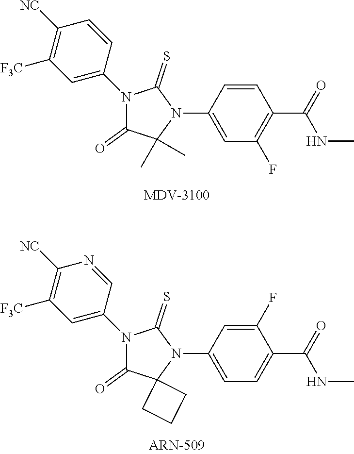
C1=CC(N2C(=S)N(C3=CC([F3C])=C([NC])C=C3)C(=O)C2(C)C)=CC(F)=C1C(=O)NC.C1(F)=CC(N2C(=S)N(C3=CC([F3C])=C([NC])N=C3)C(=O)C23CCC3)=CC=C1C(=O)NC
